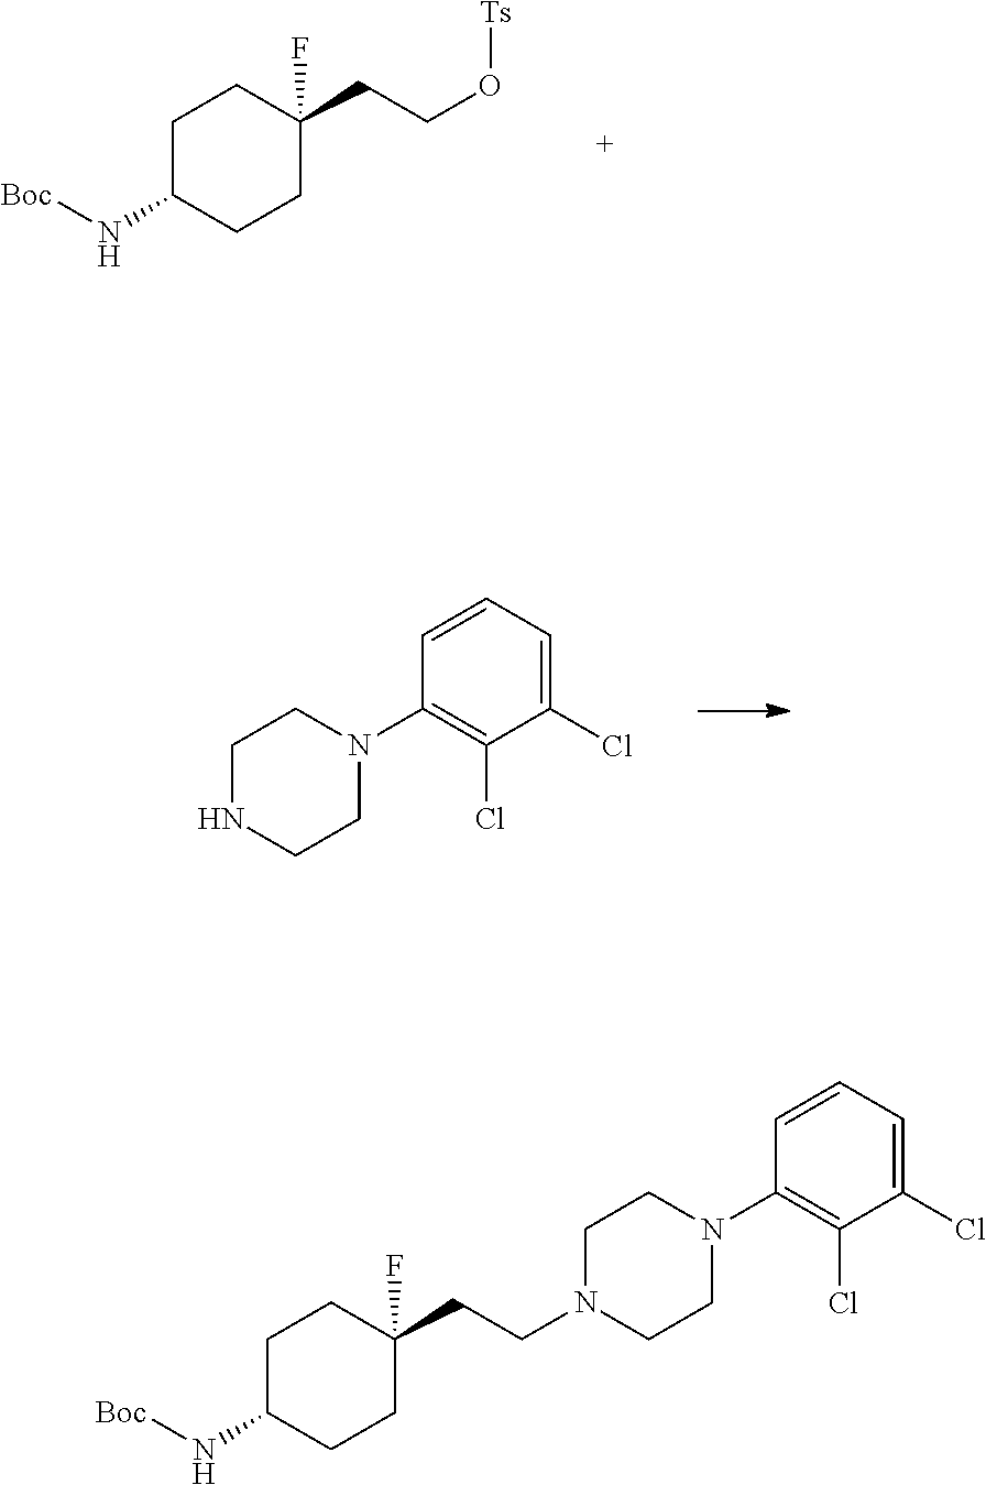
C1C(N[Boc])CCC(CCN2CCN(C3=C(Cl)C(Cl)=CC=C3)CC2)(F)C1.C1C(N[Boc])CCC(CCO[Ts])(F)C1.C1=CC=C(Cl)C(Cl)=C1N1CCNCC1
